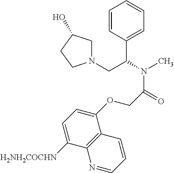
C1=CC(C(N(C)C(=O)COC2=CC=C([H2NH2COCHN])C3=C2C=CC=N3)CN2CC(O)CC2)=CC=C1
